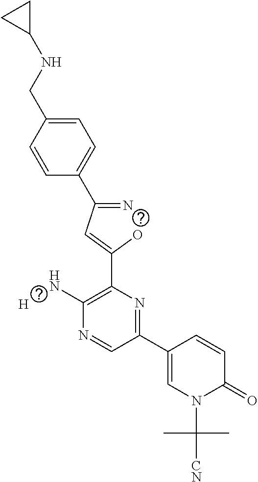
C1=CC(CNC2CC2)=CC=C1C(=N)C=C(O)C1=C(N)N=CC(C2=CN(C([CN])(C)C)C(=O)C=C2)=N1.[H]
